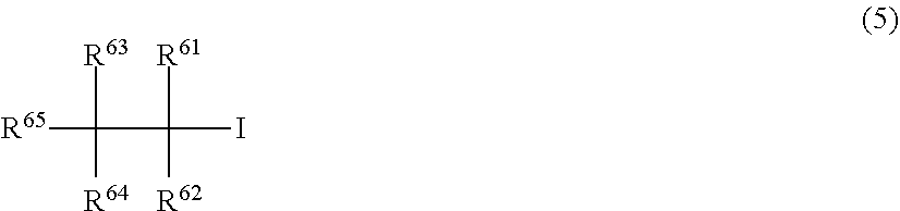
[R65]C([R63])(C([R61])(I)[R62])[R64]
